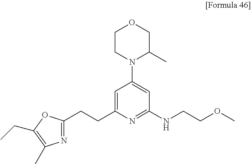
C1CN(C2=CC(NCCOC)=NC(CCC3=NC(C)=C(CC)O3)=C2)C(C)CO1
